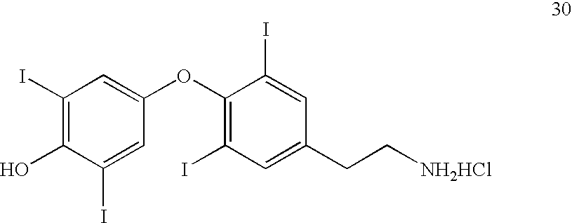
C1(I)=C(O)C(I)=CC(OC2=C(I)C=C(CC[NH2HCl])C=C2I)=C1
